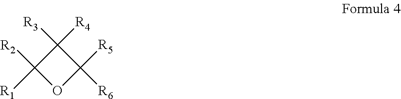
C1([R1])([R2])OC([R5])([R6])C1([R3])[R4]
